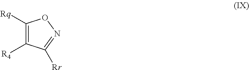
C1([Rq])=C([R4])C([Rr])=NO1
